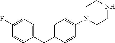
C1(CC2=CC=C(N3CCNCC3)C=C2)=CC=C(F)C=C1
